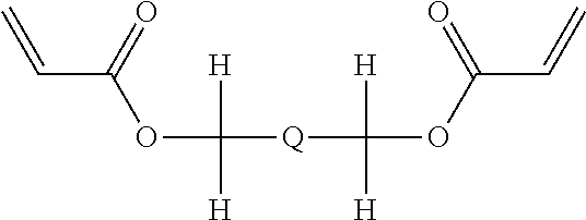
C(C=C)(OC([H])([H])[Q]C([H])([H])OC(C=C)=O)=O
